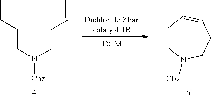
[Dichloride Zhancatalyst 1B].C1CN([Cbz])CCC=C1.C=CCCN(CCC=C)[Cbz]
